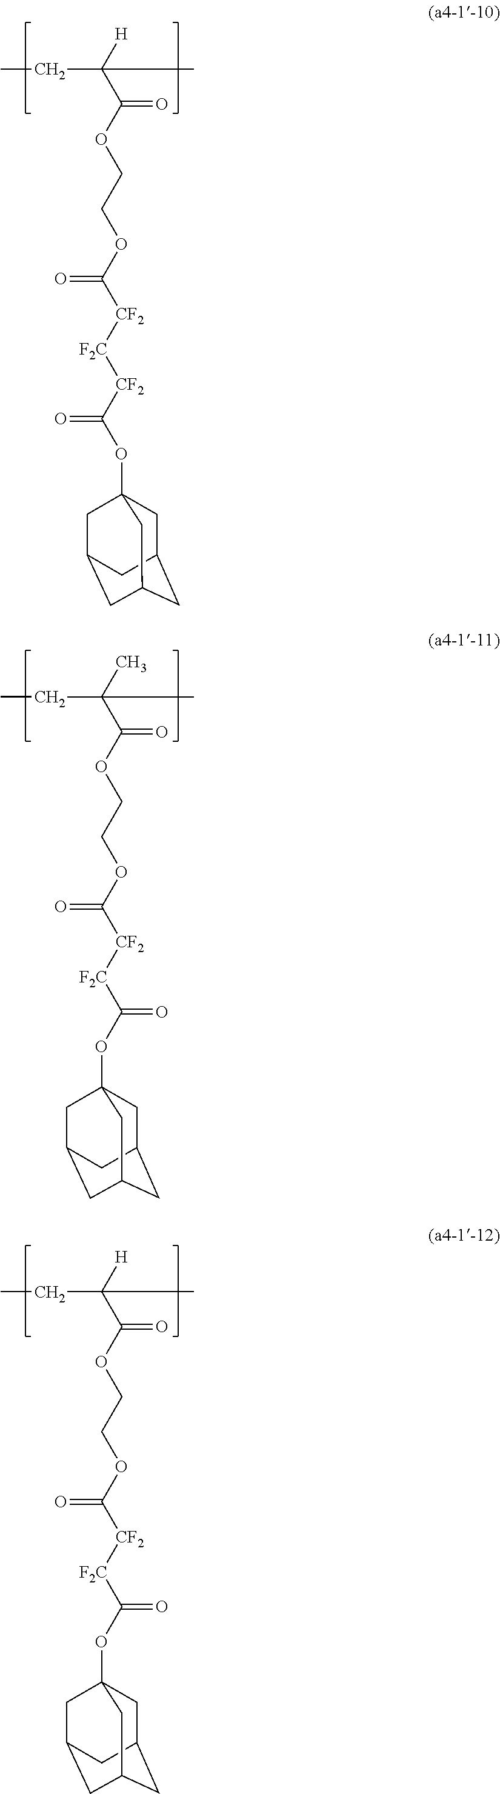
C(OC(C([H])(CC)C)=O)COC([CF2][F2C][CF2]C(OC12CC3CC(CC(C1)C3)C2)=O)=O.C(OC(C(C)(CC)C)=O)COC([CF2][F2C]C(OC12CC3CC(CC(C1)C3)C2)=O)=O.C(OC(C([H])(CC)C)=O)COC([CF2][F2C]C(OC12CC3CC(CC(C1)C3)C2)=O)=O
